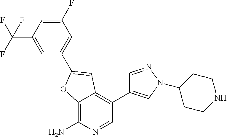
C1=C(C(F)(F)F)C=C(F)C=C1C1=CC2=C(C3=CN(C4CCNCC4)N=C3)C=NC(N)=C2O1
